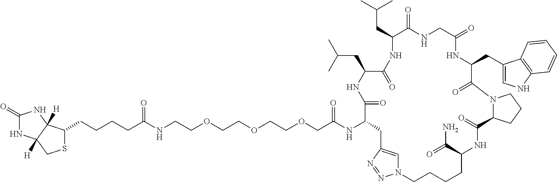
C(CCCC(NCCOCCOCCOCC(NC1CC2=CN(N=N2)CCCCC(C(=O)N)NC(=O)C2N(CCC2)C(=O)C(CC2=CNC3=C2C=CC=C3)NC(=O)CNC(=O)C(CC(C)C)NC(=O)C(CC(C)C)NC1=O)=O)=O)C1SCC2([H])NC(=O)NC12[H]
